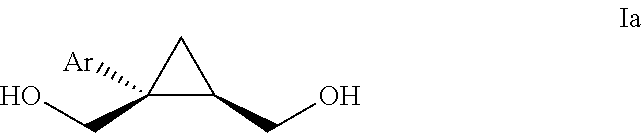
C1(CO)C([Ar])(CO)C1
